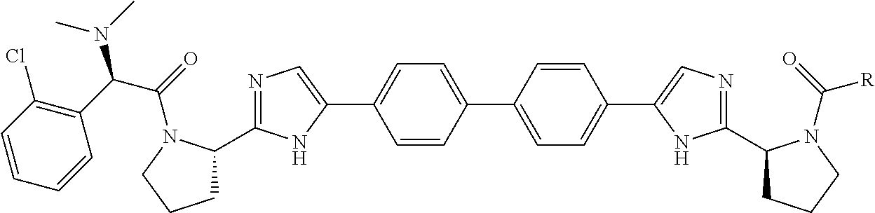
C1(C2=CC=C(C3=CN=C(C4CCCN4C(=O)[R])N3)C=C2)=CC=C(C2=CN=C(C3CCCN3C(=O)C(C3=C(Cl)C=CC=C3)N(C)C)N2)C=C1
